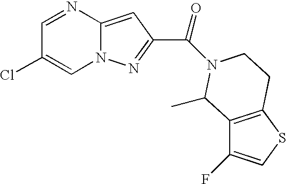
C1=NC2=CC(C(=O)N3CCC4=C(C(F)=CS4)C3C)=NN2C=C1Cl
